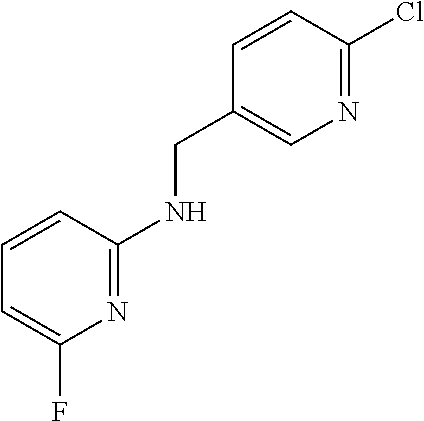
C1=CC(NCC2=CN=C(Cl)C=C2)=NC(F)=C1
